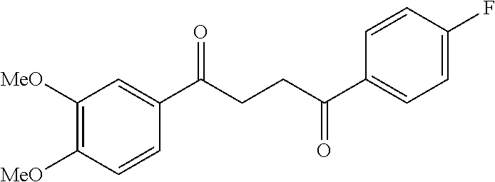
C1(C(CCC(C2=CC=C(F)C=C2)=O)=O)=CC([MeO])=C([MeO])C=C1
